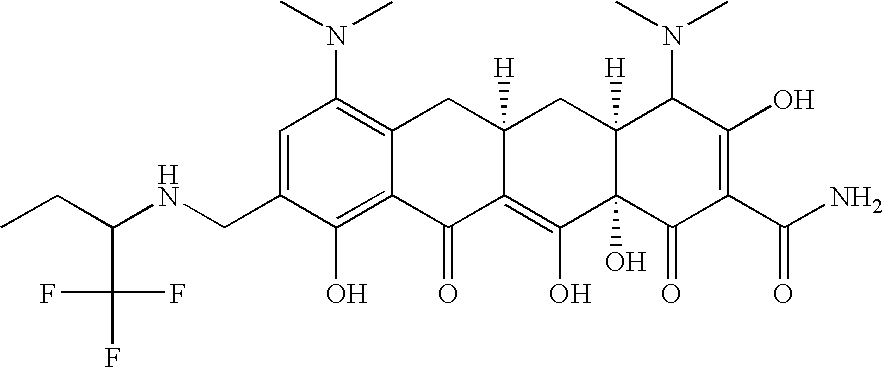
N(CC1=CC(N(C)C)=C2C(=C1O)C(=O)C1=C(O)C3(O)C([H])(CC1([H])C2)C(N(C)C)C(O)=C(C(N)=O)C3=O)C(CC)C(F)(F)F
